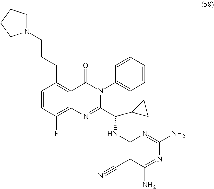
N1(CCCC2=C3C(=C(F)C=C2)N=C(C(NC2=C(C#N)C(N)=NC(N)=N2)C2CC2)N(C2=CC=CC=C2)C3=O)CCCC1
